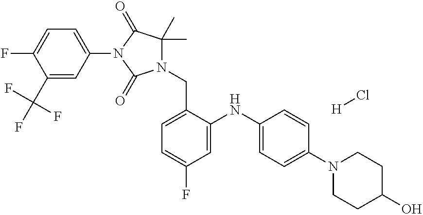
N1(C2=CC=C(F)C(C(F)(F)F)=C2)C(=O)N(CC2=CC=C(F)C=C2NC2=CC=C(N3CCC(O)CC3)C=C2)C(C)(C)C1=O.[H]Cl
